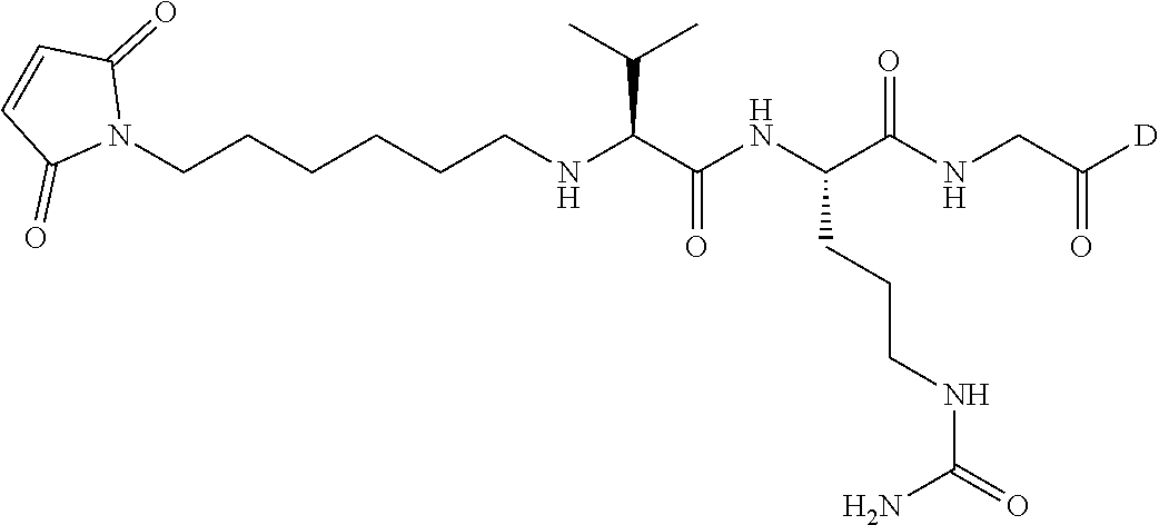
N1(CCCCCCNC(C(NC(C(NCC([D])=O)=O)CCCNC(=O)N)=O)C(C)C)C(=O)C=CC1=O
